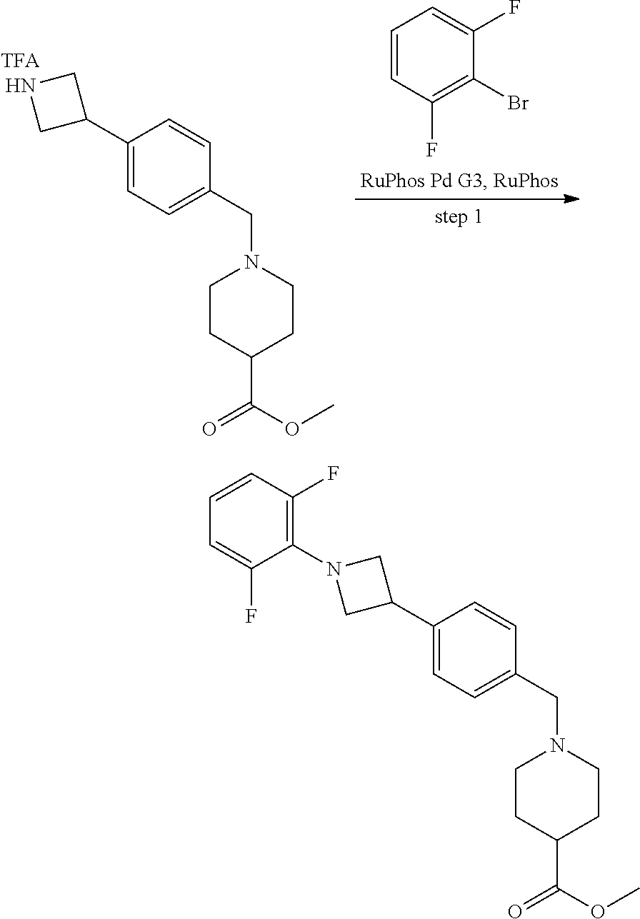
C1(C2CNC2)=CC=C(CN2CCC(C(OC)=O)CC2)C=C1.C1=CC(F)=C(Br)C(F)=C1.C1(C2CN(C3=C(F)C=CC=C3F)C2)=CC=C(CN2CCC(C(OC)=O)CC2)C=C1
